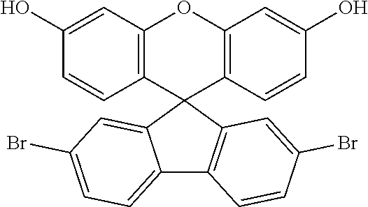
C12=CC=C(Br)C=C1C1(C3=C2C=CC(Br)=C3)C2=C(OC3=C1C=CC(O)=C3)C=C(O)C=C2
